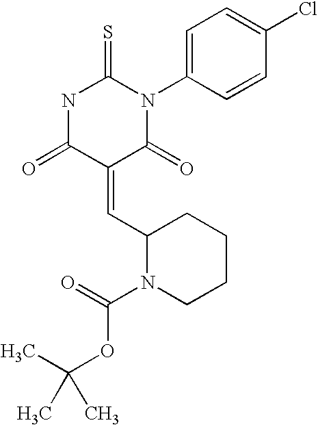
N1C(=O)C(=CC2N(C(=O)OC(C)(C)C)CCCC2)C(=O)N(C2=CC=C(Cl)C=C2)C1=S
